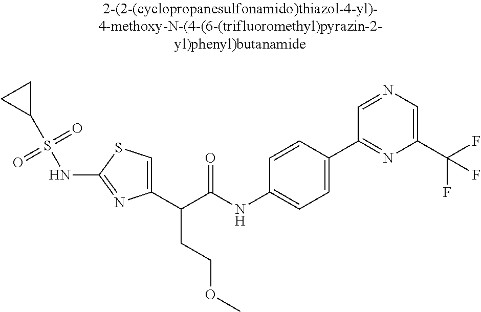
C1(C(C(NC2=CC=C(C3=NC(C(F)(F)F)=CN=C3)C=C2)=O)CCOC)=CSC(NS(C2CC2)(=O)=O)=N1
